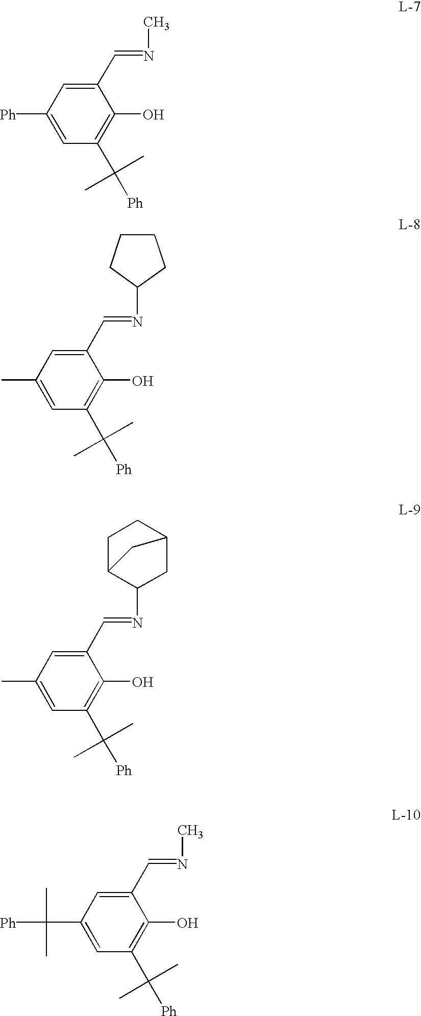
C1(C=NC)=CC([Ph])=CC(C(C)(C)[Ph])=C1O.C1(C=NC2CCCC2)=CC(C)=CC(C(C)(C)[Ph])=C1O.C1(C=NC2CC3CCC2C3)=CC(C)=CC(C(C)(C)[Ph])=C1O.C1(C=NC)=CC(C(C)([Ph])C)=CC(C(C)(C)[Ph])=C1O
